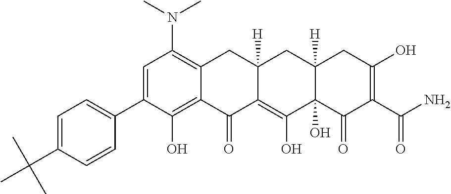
C1=C(C2=CC=C(C(C)(C)C)C=C2)C(O)=C2C(=C1N(C)C)CC1([H])C(=C(O)C3(O)C([H])(C1)CC(O)=C(C(N)=O)C3=O)C2=O
